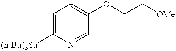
C1([(n-Bu)3Su])=CC=C(OCC[OMe])C=N1
